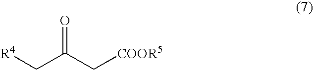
C(C(C[COOR5])=O)[R4]
